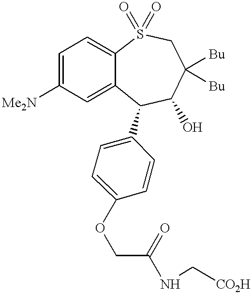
C1=C([Me2N])C=C2C(=C1)S(=O)(=O)CC([Bu])([Bu])C(O)C2C1=CC=C(OCC(=O)NC[CO2H])C=C1
